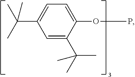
C1(OP)=CC=C(C(C)(C)C)C=C1C(C)(C)C
